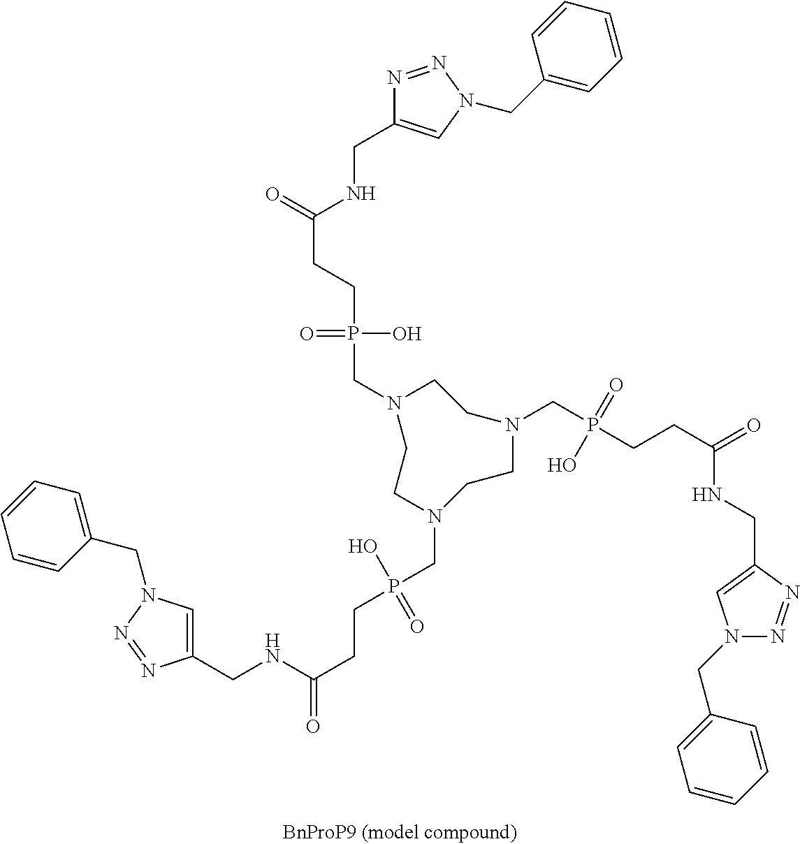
C(P(CCC(NCC1=CN(CC2=CC=CC=C2)N=N1)=O)(=O)O)N1CCN(CP(CCC(NCC2=CN(CC3=CC=CC=C3)N=N2)=O)(O)=O)CCN(CP(CCC(=O)NCC2=CN(CC3=CC=CC=C3)N=N2)(=O)O)CC1
